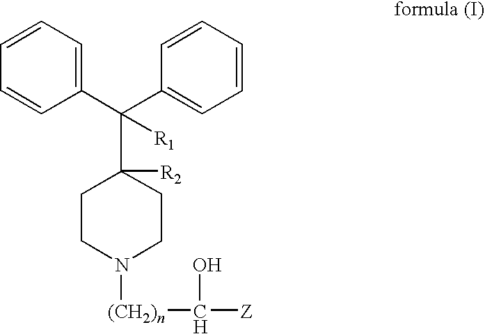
C1(C(C2=CC=CC=C2)(C2([R2])CCN([(CH2)n]C([Z])O)CC2)[R1])=CC=CC=C1
